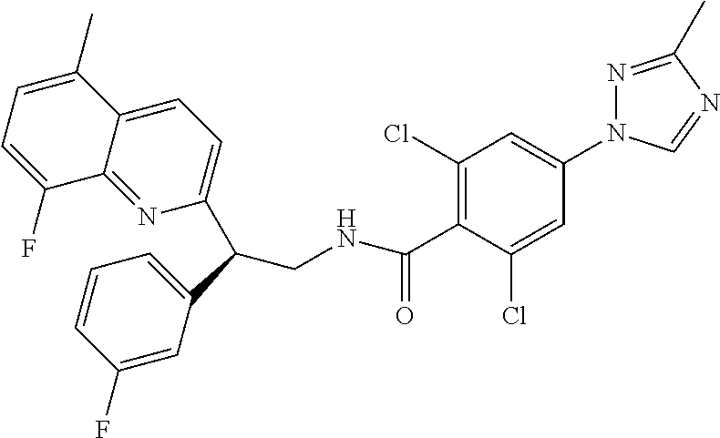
C1=C(C)C2=CC=C(C(CNC(=O)C3=C(Cl)C=C(N4N=C(C)N=C4)C=C3Cl)C3=CC=CC(F)=C3)N=C2C(F)=C1
